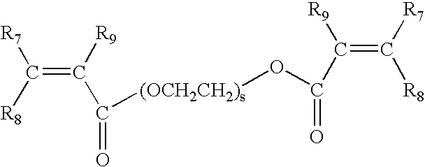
[R7]C([R8])=C([R9])C(=O)[(OCH2CH2)s]OC(C([R9])=C([R7])[R8])=O
